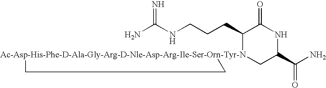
NC(NCCCC1[Ac-Asp-His-Phe-D-Ala-Gly-Arg-D-Nle-Asp-Arg-Ile-Ser-Orn-Tyr-N]2(CC(C(N)=O)NC1=O)CC2)=N
